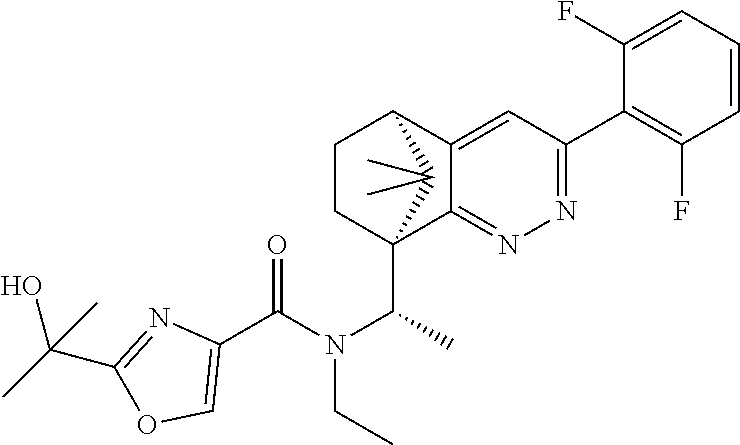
C12=CC(C3=C(F)C=CC=C3F)=NN=C1C1(C(N(CC)C(C3=COC(C(C)(O)C)=N3)=O)C)CCC2C1(C)C
